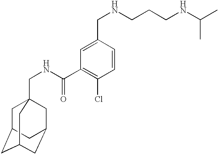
C1C2CC3CC(CC1(CNC(C1=C(Cl)C=CC(CNCCCNC(C)C)=C1)=O)C3)C2
